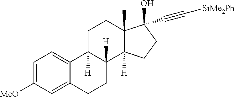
C1=C([MeO])C=C2C(=C1)C1([H])C([H])(CC2)C2([H])C(C)(CC1)C(O)(C#C[SiMe2Ph])CC2
